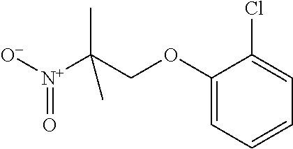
[O-][N+](=O)C(COC1=CC=CC=C1Cl)(C)C
